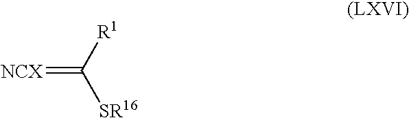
[NCX]=C([R1])[SR16]
